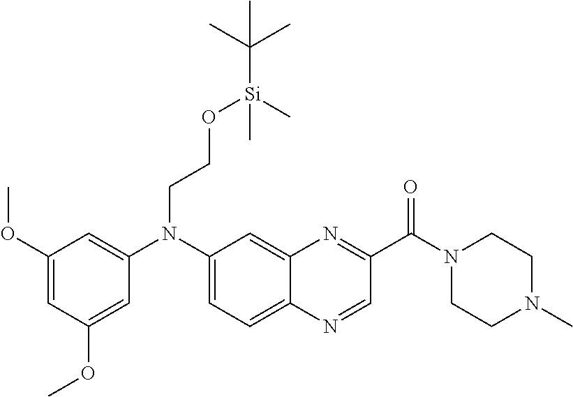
C1(OC)=CC(OC)=CC(N(C2=CC=C3C(=C2)N=C(C(=O)N2CCN(C)CC2)C=N3)CCO[Si](C(C)(C)C)(C)C)=C1
